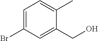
C1=C(Br)C=C(CO)C(C)=C1
